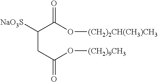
C(CC(O[(CH2)9CH3])=O)(C(O[(CH2)2CH(CH3)CH3])=O)[NaO3S]
